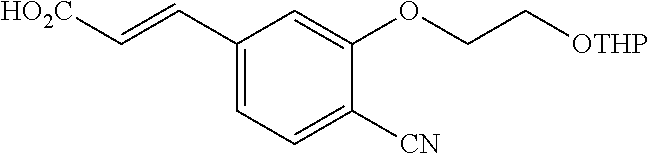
C1(C=C[HO2C])=CC=C([CN])C(OCC[OTHP])=C1
